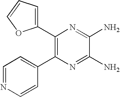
C1(C2=C(C3=CC=NC=C3)N=C(N)C(N)=N2)=CC=CO1
